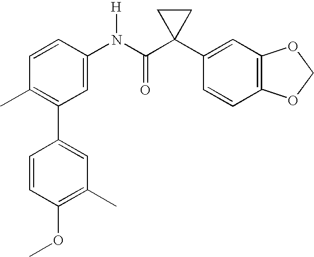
C1(N(C(C2(C3=CC4=C(C=C3)OCO4)CC2)=O)[H])=CC(C2=CC(C)=C(OC)C=C2)=C(C)C=C1
